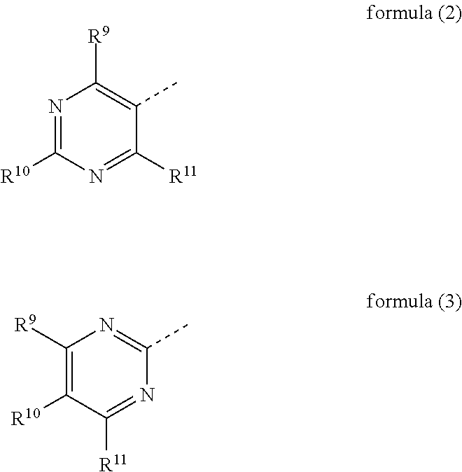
N1=C([R10])N=C([R11])C(C)=C1[R9].C1([R9])=C([R10])C([R11])=NC(C)=N1
